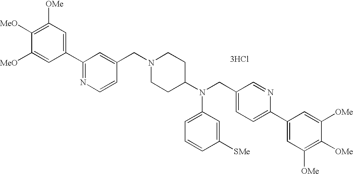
C1(C2=NC=CC(CN3CCC(N(CC4=CC=C(C5=CC([OMe])=C([OMe])C([OMe])=C5)N=C4)C4=CC=CC([SMe])=C4)CC3)=C2)=CC([OMe])=C([MeO])C([MeO])=C1.[3HCl]
